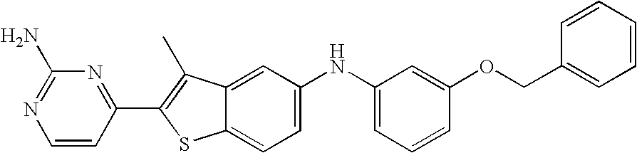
C1=CC(C2=C(C)C3=CC(NC4=CC=CC(OCC5=CC=CC=C5)=C4)=CC=C3S2)=NC(N)=N1
